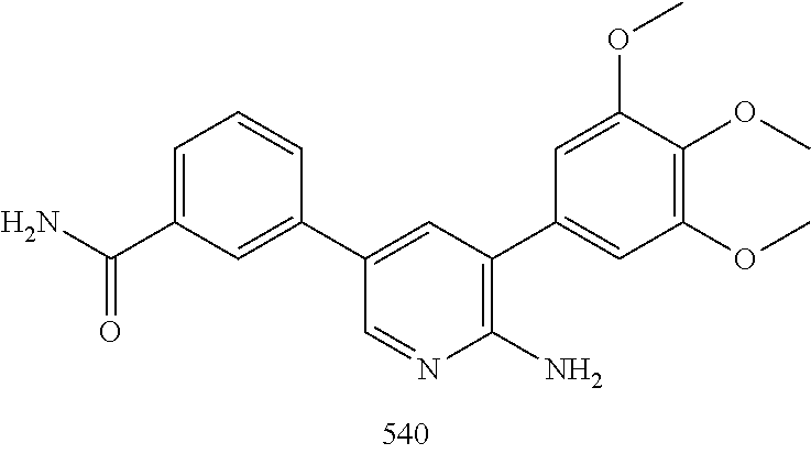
C1(C2=C(N)N=CC(C3=CC(C(=O)N)=CC=C3)=C2)=CC(OC)=C(OC)C(OC)=C1
